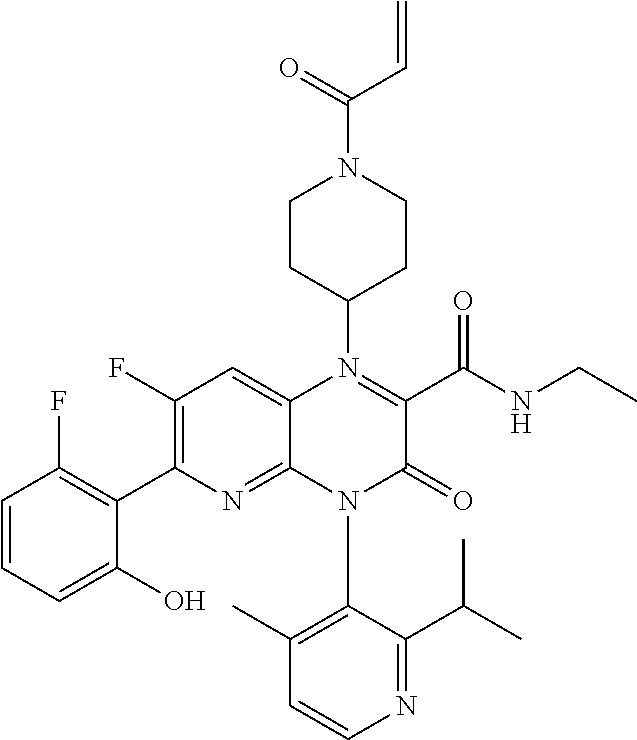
C1=CN=C(C(C)C)C(N2C(=O)C(C(NCC)=O)=N(C3CCN(C(C=C)=O)CC3)C3=CC(F)=C(C4=C(F)C=CC=C4O)N=C23)=C1C
